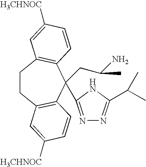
C1CC2=C(C=CC([H3CHNOC])=C2)C(CC(N)C)(C2=NN=C(C(C)C)N2)C2=C1C=C([H3CHNOC])C=C2
